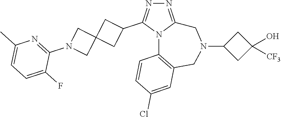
N1=C2N(C(C3CC4(C3)CN(C3=NC(C)=CC=C3F)C4)=N1)C1=C(CN(C3CC(O)([CF3])C3)C2)C=C(Cl)C=C1
